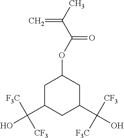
C1C(C(O)([F3C])[CF3])CC(C(O)([CF3])[F3C])CC1OC(=O)C(=C)C
